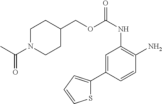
C1=C(C2=CC=CS2)C=CC(N)=C1NC(=O)OCC1CCN(C(C)=O)CC1
